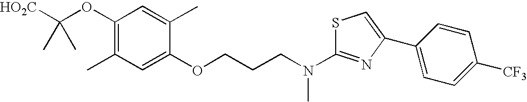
[HO2C]C(OC1=C(C)C=C(OCCCN(C2=NC(C3=CC=C([CF3])C=C3)=CS2)C)C(C)=C1)(C)C
